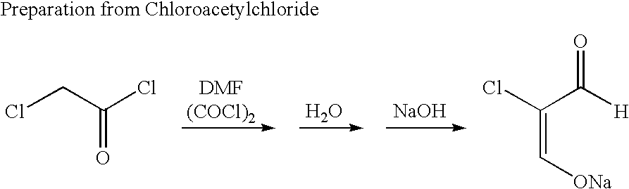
[NaOH].ClCC(Cl)=O.O.ClC(C([H])=O)=C[ONa]
